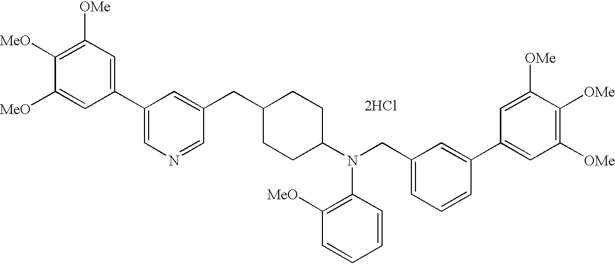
C1([OMe])=C([MeO])C([MeO])=CC(C2=CN=CC(CC3CCC(N(CC4=CC=CC(C5=CC([OMe])=C([OMe])C([OMe])=C5)=C4)C4=C([MeO])C=CC=C4)CC3)=C2)=C1.[2HCl]
